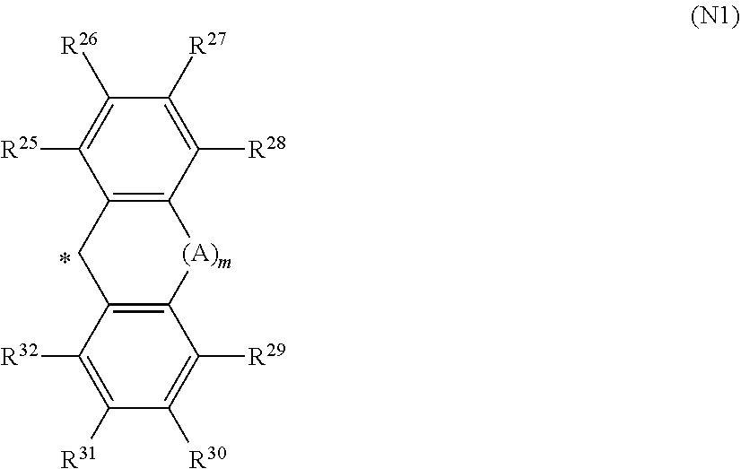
[R32]C1=C([R31])C([R30])=C([R29])C2=C1CC1=C(C([R28])=C([R27])C([R26])=C1[R25])[(A)m]2
